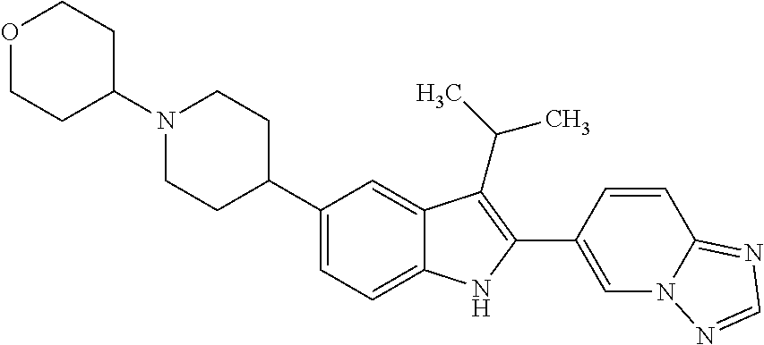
N1(C2CCOCC2)CCC(C2=CC=C3C(=C2)C(C(C)C)=C(C2=CN4C(=NC=N4)C=C2)N3)CC1
